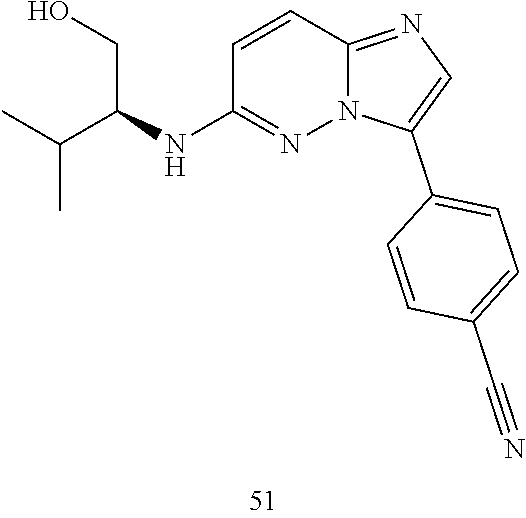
C12=NC=C(C3=CC=C(C#N)C=C3)N1N=C(NC(C(C)C)CO)C=C2
